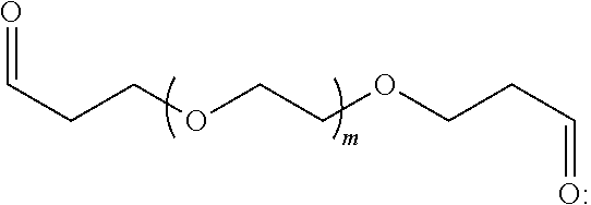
O(CCOCCC=O)CCC=O
